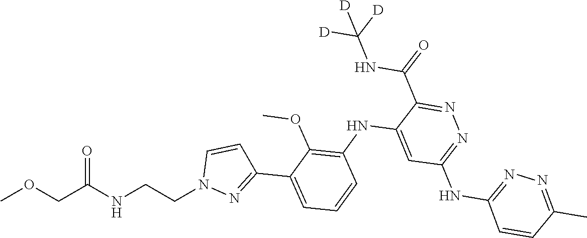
COCC(NCCN1N=C(C2=CC=CC(NC3=CC(NC4=NN=C(C)C=C4)=NN=C3C(NC([D])([D])[D])=O)=C2OC)C=C1)=O
